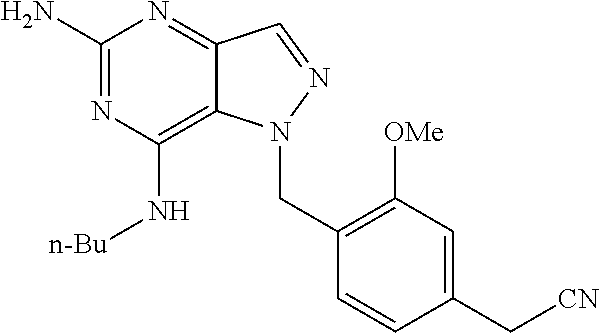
C1(N)=NC(N[n-Bu])=C2C(=N1)C=NN2CC1=C([OMe])C=C(C[CN])C=C1
